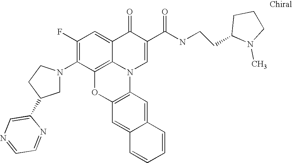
C1(F)=C(N2CC(C3=CN=CC=N3)CC2)C2=C3C(=C1)C(=O)C(C(NCCC1N(C)CCC1)=O)=CN3C1=C(O2)C=C2C(=C1)C=CC=C2
